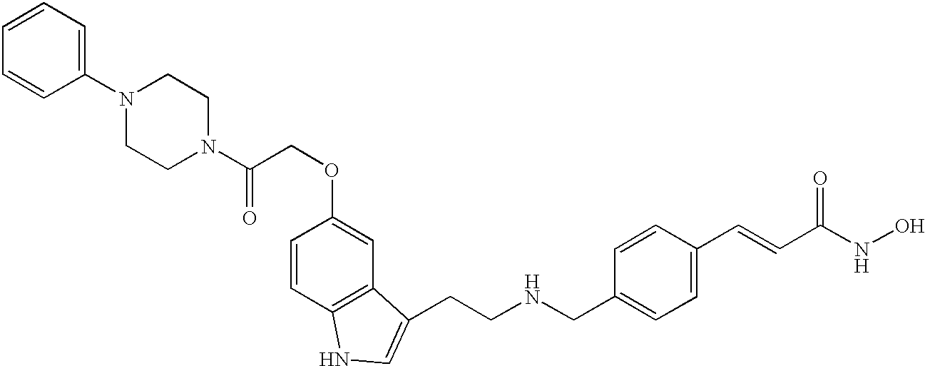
C1=CC=C(N2CCN(C(COC3=CC4=C(C=C3)NC=C4CCNCC3=CC=C(C=CC(NO)=O)C=C3)=O)CC2)C=C1
